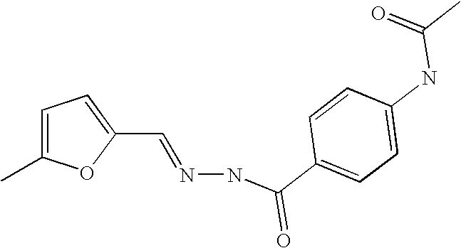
C1(C=NNC(C2=CC=C(NC(=O)C)C=C2)=O)=CC=C(C)O1
